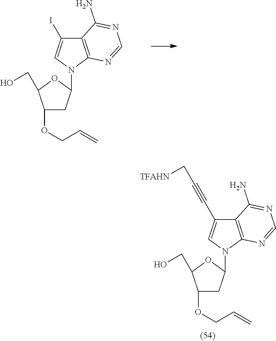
C1(OCC=C)CC(N2C3=C(C(I)=C2)C(N)=NC=N3)OC1CO.C1(OCC=C)CC(N2C3=C(C(C#CC[TFAHN])=C2)C(N)=NC=N3)OC1CO
